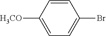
C1=C([H3CO])C=CC(Br)=C1
